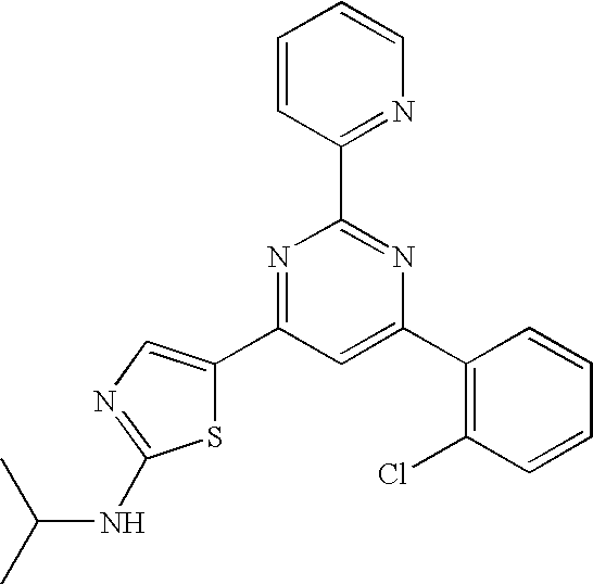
C1(C2=CC(C3=CN=C(NC(C)C)S3)=NC(C3=NC=CC=C3)=N2)=C(Cl)C=CC=C1
